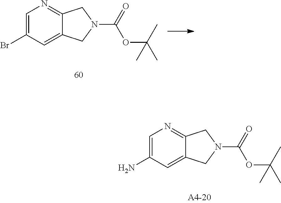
C1=C(Br)C=C2C(=N1)CN(C(=O)OC(C)(C)C)C2.C1=C(N)C=C2C(=N1)CN(C(=O)OC(C)(C)C)C2
